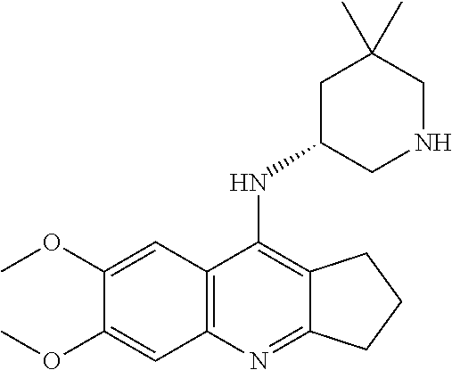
C1(C)CNCC(C)(C)C1.C1(OC)=CC2=C(C=C1OC)C(N)=C1C(=N2)CCC1
